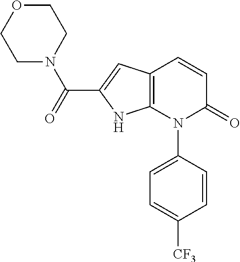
C1=CC(N2C(=O)C=CC3=C2NC(C(N2CCOCC2)=O)=C3)=CC=C1[CF3]
